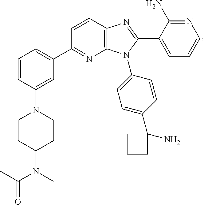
C1=CC(N2CCC(N(C(C)=O)C)CC2)=CC(C2=NC3=C(C=C2)N=C(C2=CC=CN=C2N)N3C2=CC=C(C3(N)CCC3)C=C2)=C1
